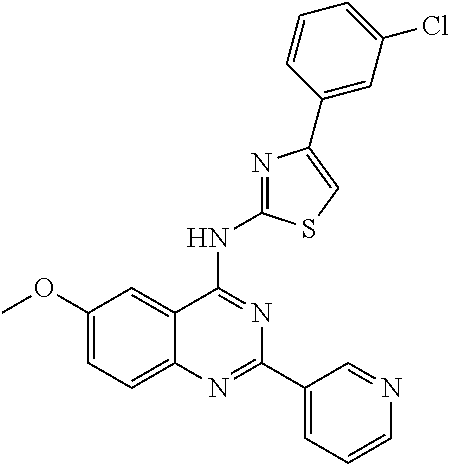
C1(OC)=CC=C2C(=C1)C(NC1=NC(C3=CC(Cl)=CC=C3)=CS1)=NC(C1=CC=CN=C1)=N2
